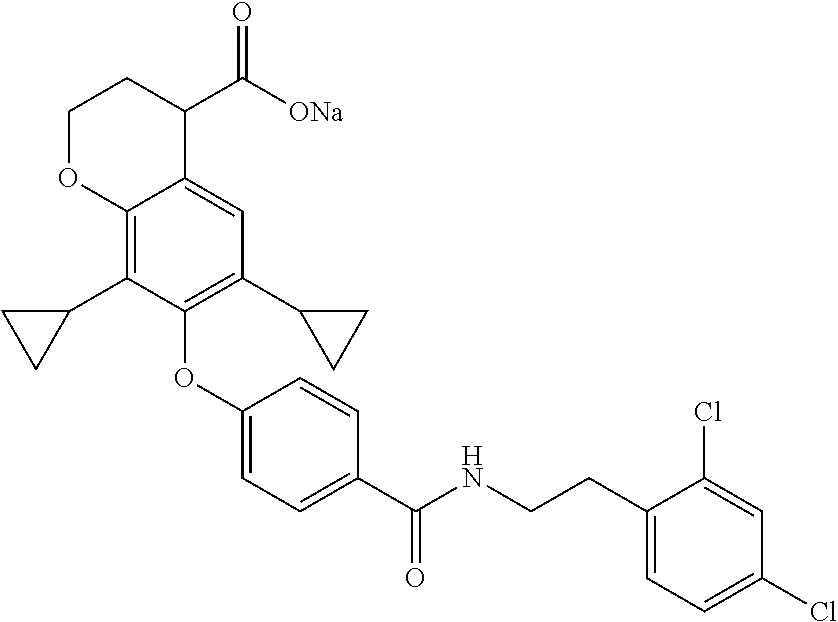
C1(OC2=C(C3CC3)C=C3C(=C2C2CC2)OCCC3C([ONa])=O)=CC=C(C(NCCC2=CC=C(Cl)C=C2Cl)=O)C=C1
